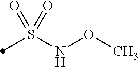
S(NOC)(=O)(=O)C
